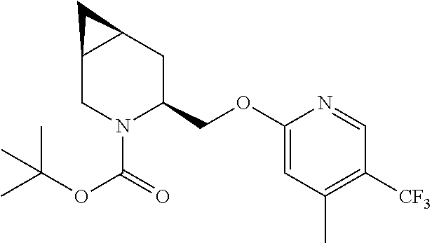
C12CN(C(=O)OC(C)(C)C)C(COC3=CC(C)=C([CF3])C=N3)CC1C2
